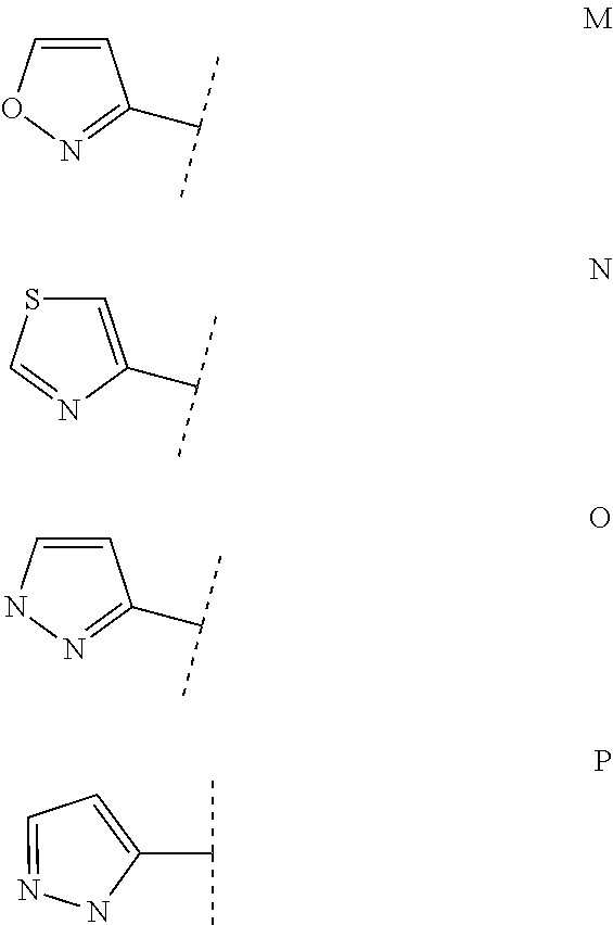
C1=CON=C1C(C)C.C1=C(C(C)C)N=CS1.C1=CNN=C1C(C)C.C1=C(C(C)C)NN=C1
